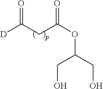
[D]C(CC(OC(CO)CO)=O)=O
